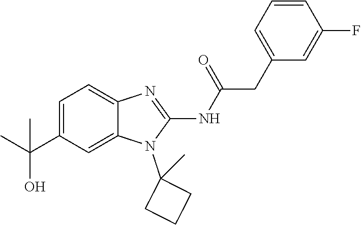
C1=C(C(C)(O)C)C=C2C(=C1)N=C(NC(=O)CC1=CC=CC(F)=C1)N2C1(C)CCC1
